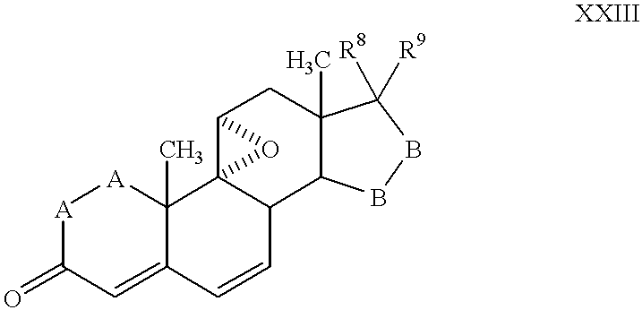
[A]1C(=O)C=C2C(C)([A]1)C13C(C=C2)C2C(C)(CC1O3)C([R8])([R9])BB2
